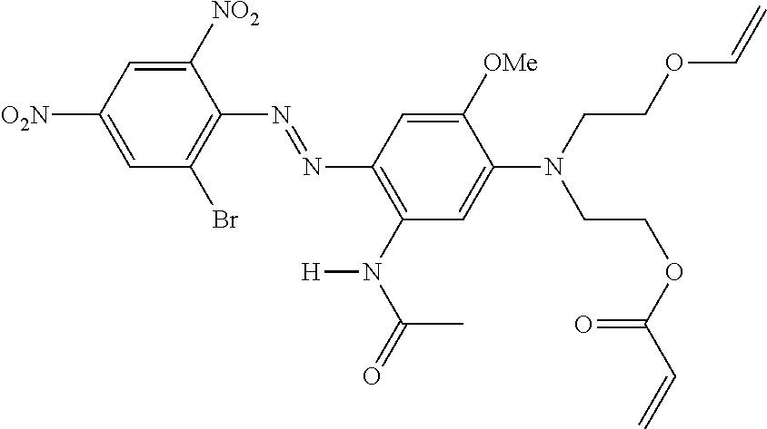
C1=C([O2N])C=C([NO2])C(N=NC2=C(N(C(=O)C)[H])C=C(N(CCOC=C)CCOC(C=C)=O)C([OMe])=C2)=C1Br
